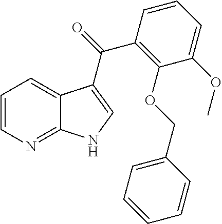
C1=CN=C2C(=C1)C(C(=O)C1=C(OCC3=CC=CC=C3)C(OC)=CC=C1)=CN2
